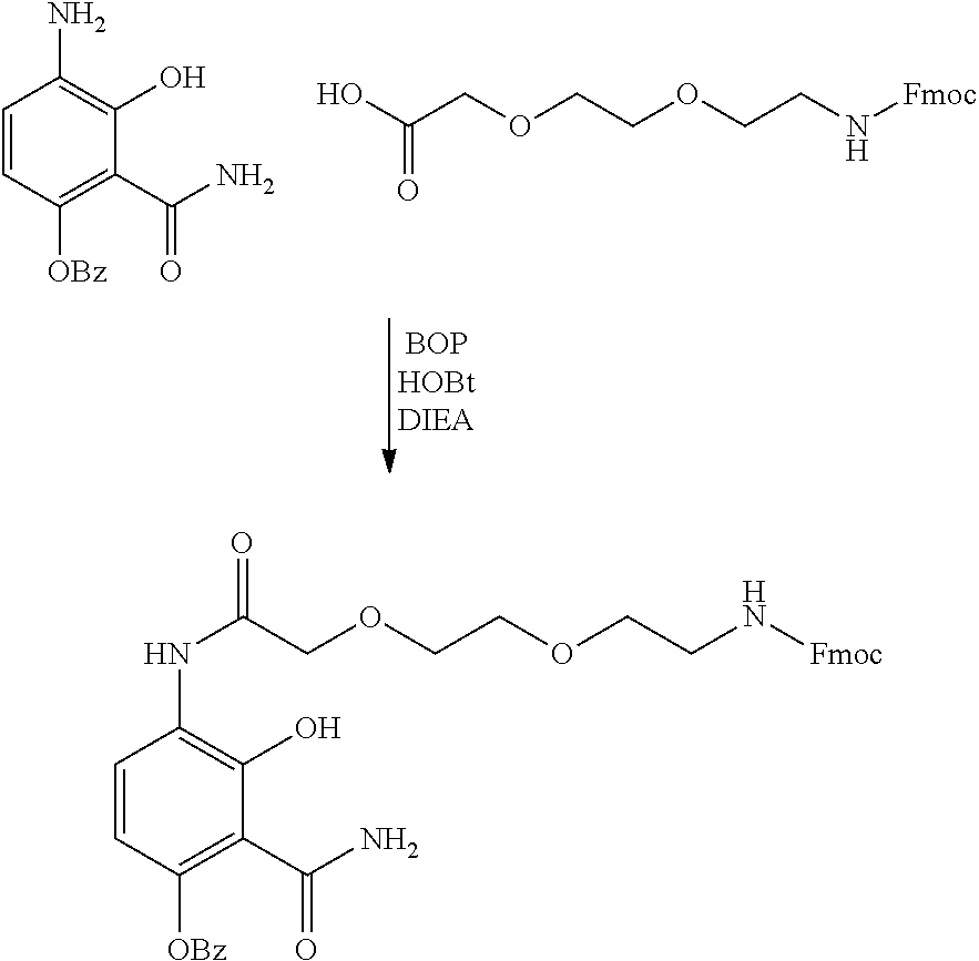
C1=CC([OBz])=C(C(N)=O)C(O)=C1NC(=O)COCCOCCN[Fmoc].C1=CC([OBz])=C(C(N)=O)C(O)=C1N.OC(=O)COCCOCCN[Fmoc]
